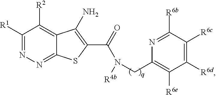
C1([R1])=NN=C2C(=C1[R2])C(N)=C(C(=O)N(CC1=C([R6e])C([R6d])=C([R6c])C([R6b])=N1)[R4b])S2
